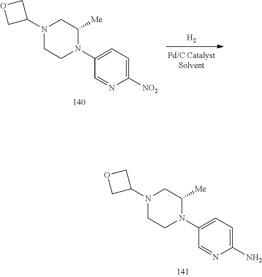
[H2].O1CC(N2CCN(C3=CC=C([NO2])N=C3)C([Me])C2)C1.O1CC(N2CCN(C3=CC=C(N)N=C3)C([Me])C2)C1
